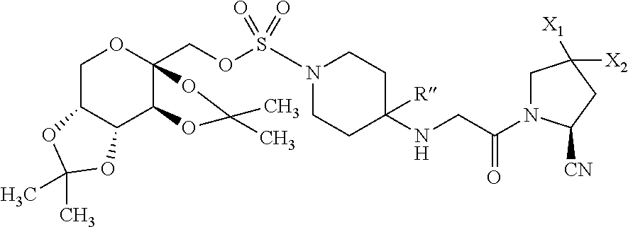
C1C2C(C3C(COS(N4CCC(NCC(N5CC([X1])([X2])CC5[CN])=O)([R])CC4)(=O)=O)(O1)OC(C)(C)O3)OC(C)(C)O2
